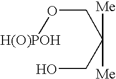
[H(O)POH]OCC(CO)([Me])[Me]
